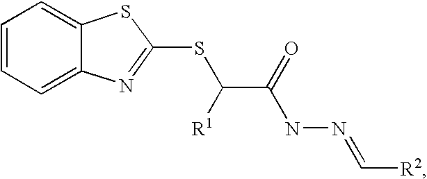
C1=CC=C2C(=C1)SC(SC(C(=O)NN=C[R2])[R1])=N2
